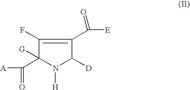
C1(F)=C(C([E])=O)C([D])N([H])C1(C([A])=O)[G]
